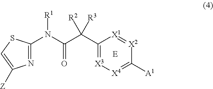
C1(C(C(N([R1])C2=NC([Z])=CS2)=O)([R3])[R2])=[X3][X4]=C([A1])[X2]=[X1]1
